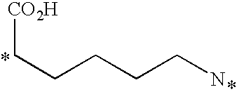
C(CCCCN)[CO2H]
